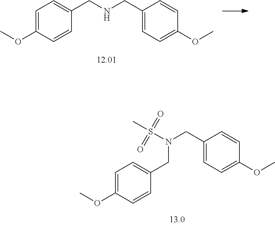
C1=C(OC)C=CC(CNCC2=CC=C(OC)C=C2)=C1.C1=C(OC)C=CC(CN(S(=O)(=O)C)CC2=CC=C(OC)C=C2)=C1
